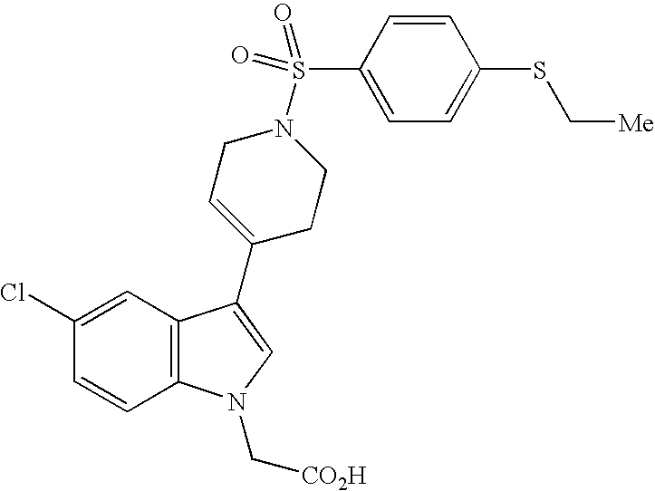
C1(Cl)=CC2=C(C=C1)N(C[CO2H])C=C2C1=CCN(S(C2=CC=C(SC[Me])C=C2)(=O)=O)CC1
